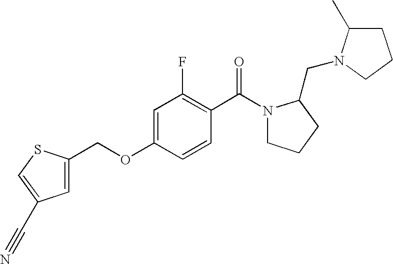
C1=C(OCC2=CC(C#N)=CS2)C=CC(C(N2CCCC2CN2C(C)CCC2)=O)=C1F
